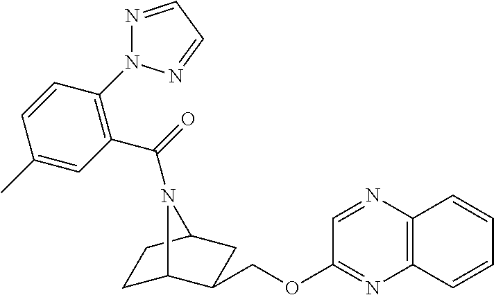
C1C2C(COC3=NC4=C(N=C3)C=CC=C4)CC(C1)N2C(=O)C1=C(N2N=CC=N2)C=CC(C)=C1
